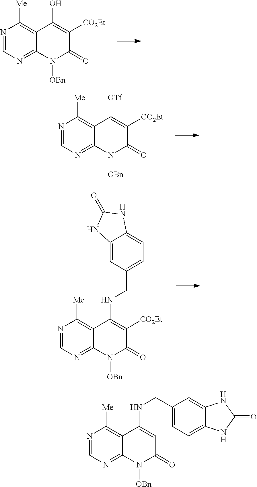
N1=CN=C2C(=C1[Me])C(O)=C([CO2Et])C(=O)N2[OBn].N1=CN=C2C(=C1[Me])C([OTf])=C([CO2Et])C(=O)N2[OBn].N1=CN=C2C(=C1[Me])C(NCC1=CC=C3C(=C1)NC(=O)N3)=C([CO2Et])C(=O)N2[OBn].N1=CN=C2C(=C1[Me])C(NCC1=CC=C3C(=C1)NC(=O)N3)=CC(=O)N2[OBn]
